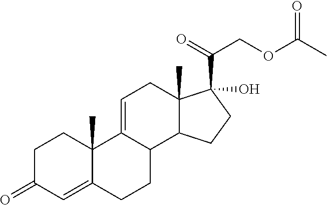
C1C(=O)C=C2C(C)(C1)C1=CCC3(C)C(C1CC2)CCC3(C(=O)COC(C)=O)O
